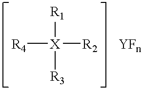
[R4][X]([R2])([R1])[R3].[YFn]
